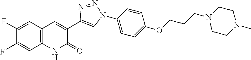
C12=C(C=C(F)C(F)=C1)C=C(C1=CN(C3=CC=C(OCCCN4CCN(C)CC4)C=C3)N=N1)C(=O)N2
